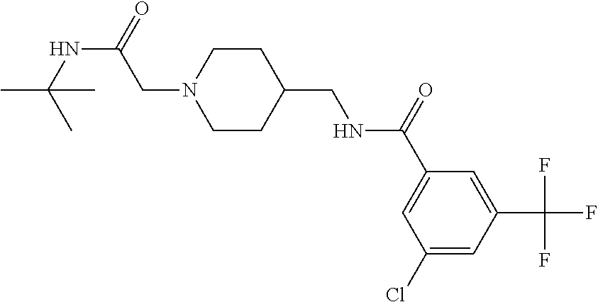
C1(Cl)=CC(C(F)(F)F)=CC(C(=O)NCC2CCN(CC(NC(C)(C)C)=O)CC2)=C1
